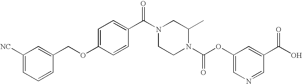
C1CN(C(OC2=CN=CC(C(O)=O)=C2)=O)C(C)CN1C(C1=CC=C(OCC2=CC([NC])=CC=C2)C=C1)=O
